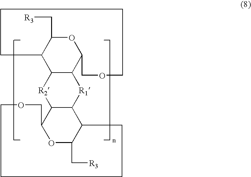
O1C(C[R3])C2C3C(C1COCCCC2)[R1]C1C([R2]3)C2OC(C[R3])C1CCCCOC2
